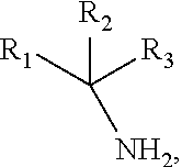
[R2]C([R3])([R1])[NH2]
